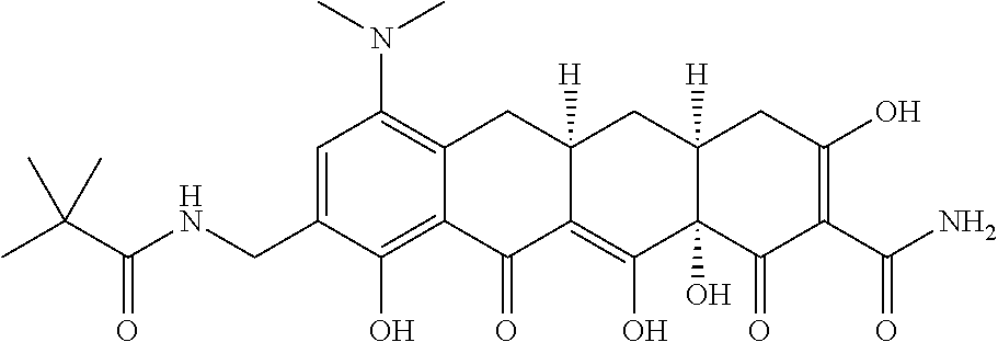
C1=C(CNC(C(C)(C)C)=O)C(O)=C2C(=C1N(C)C)CC1([H])C(=C(O)C3(O)C([H])(C1)CC(O)=C(C(N)=O)C3=O)C2=O
